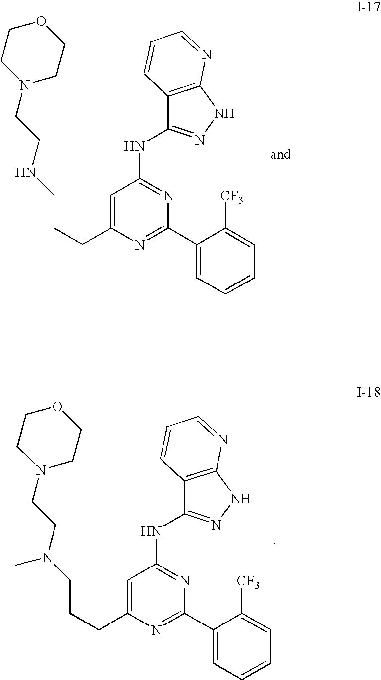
C1=C(CCCNCCN2CCOCC2)N=C(C2=CC=CC=C2[CF3])N=C1NC1=NNC2=C1C=CC=N2.C1=C(CCCN(CCN2CCOCC2)C)N=C(C2=CC=CC=C2[CF3])N=C1NC1=NNC2=C1C=CC=N2
